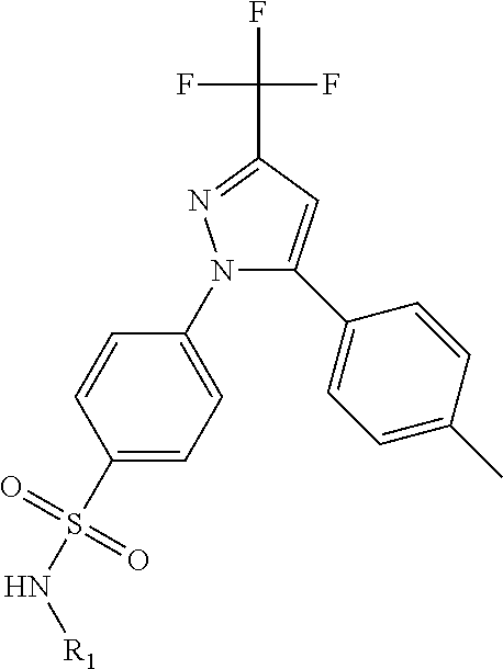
N1(C2=CC=C(S(N[R1])(=O)=O)C=C2)C(C2=CC=C(C)C=C2)=CC(C(F)(F)F)=N1
